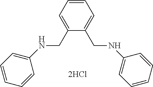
C1=CC=C(CNC2=CC=CC=C2)C(CNC2=CC=CC=C2)=C1
